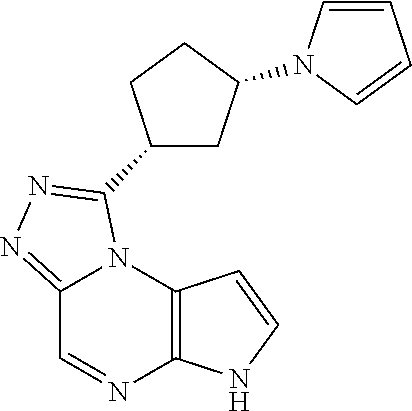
C12=C(N3C(=NN=C3C3CC(N4C=CC=C4)CC3)C=N1)C=CN2
